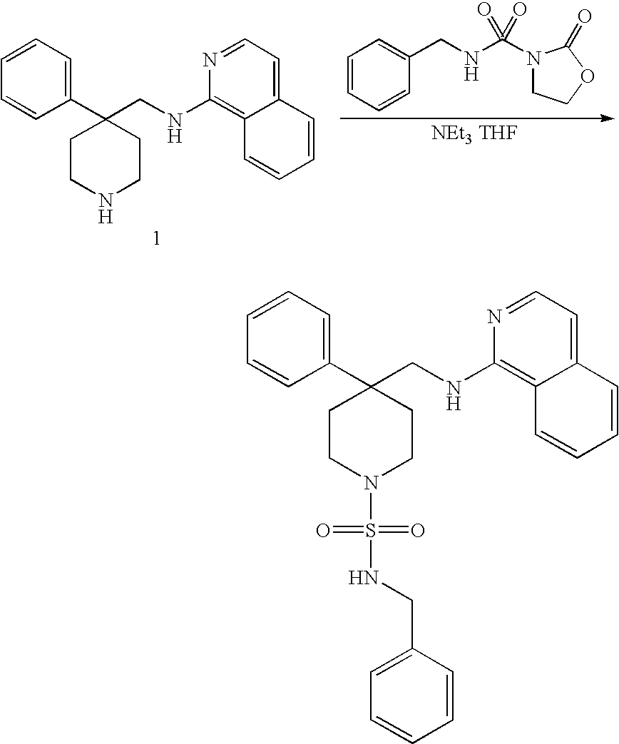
N1(C(NCC2=CC=CC=C2)(=O)=O)CCOC1=O.[NEt3 THF].C1CNCCC1(CNC1=C2C(=CC=N1)C=CC=C2)C1=CC=CC=C1.C1CN(S(NCC2=CC=CC=C2)(=O)=O)CCC1(CNC1=C2C(=CC=N1)C=CC=C2)C1=CC=CC=C1
